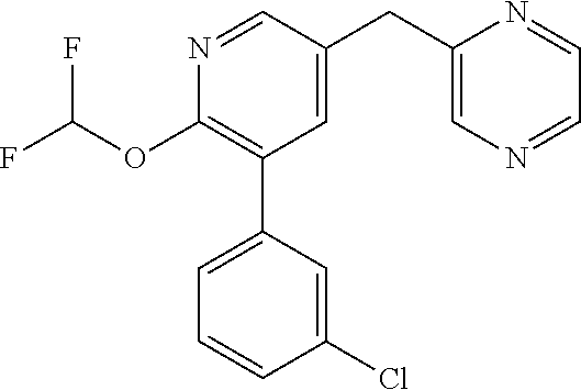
C1(OC(F)F)=C(C2=CC=CC(Cl)=C2)C=C(CC2=CN=CC=N2)C=N1
